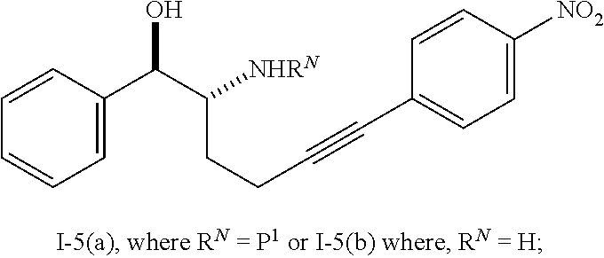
C1=C(C(C([NHRN])CCC#CC2=CC=C([NO2])C=C2)O)C=CC=C1
